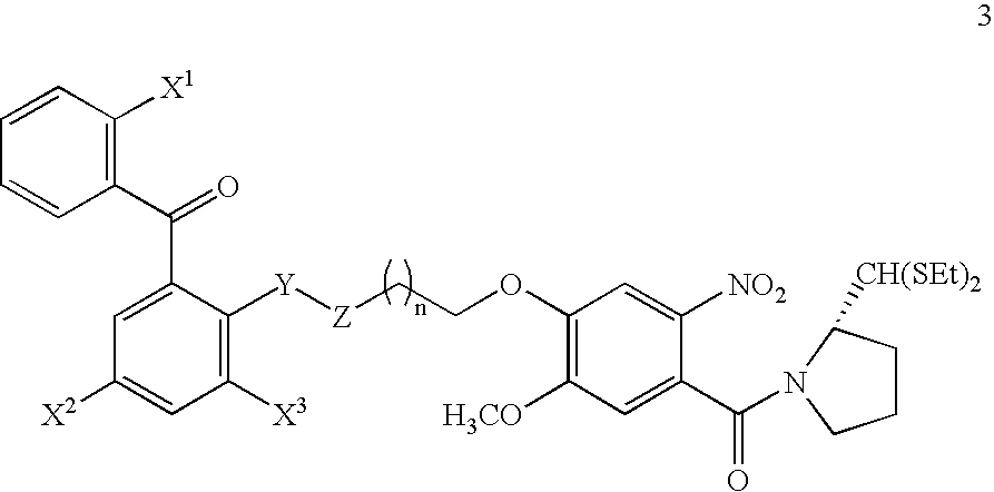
C1(C(C2=CC([X2])=CC([X3])=C2[Y][Z]CCOC2=C([H3CO])C=C(C(=O)N3C([CH(SEt)2])CCC3)C([NO2])=C2)=O)=C([X1])C=CC=C1
